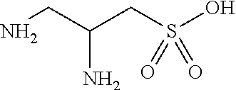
NCC(CS(O)(=O)=O)N
